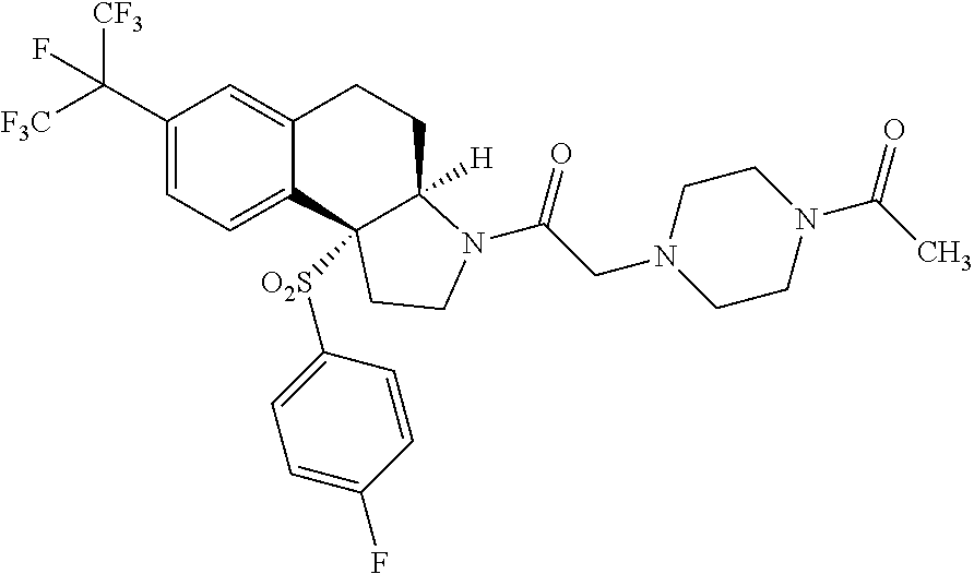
C1(C([F3C])([CF3])F)=CC=C2C(=C1)CCC1([H])N(C(=O)CN3CCN(C(C)=O)CC3)CCC21[O2S]C1=CC=C(F)C=C1
